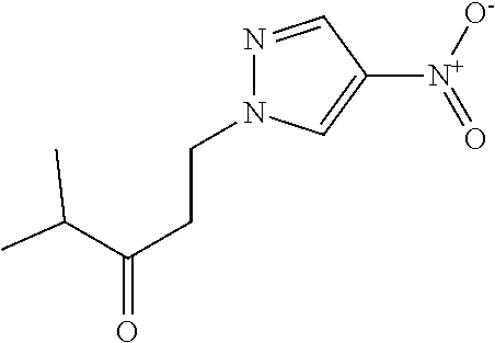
N1=CC([N+]([O-])=O)=CN1CCC(C(C)C)=O
